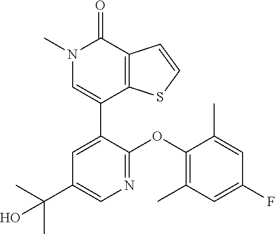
C1=CSC2=C1C(=O)N(C)C=C2C1=CC(C(C)(C)O)=CN=C1OC1=C(C)C=C(F)C=C1C
